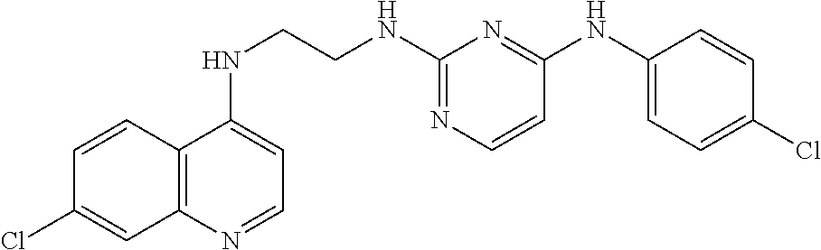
C12=C(N=CC=C1NCCNC1=NC=CC(NC3=CC=C(Cl)C=C3)=N1)C=C(Cl)C=C2
